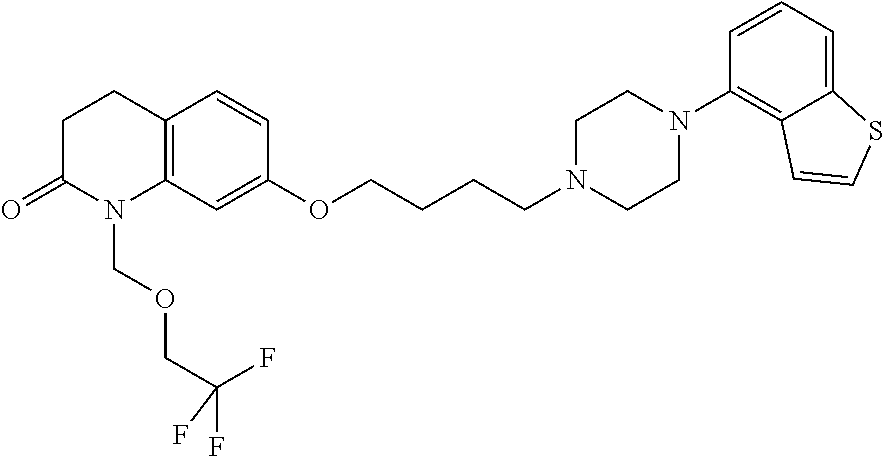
C12=C(C=C(OCCCCN3CCN(C4=C5C(=CC=C4)SC=C5)CC3)C=C1)N(COCC(F)(F)F)C(=O)CC2
